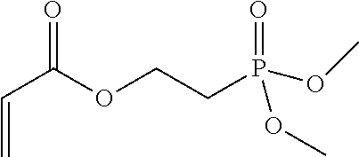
C=CC(OCCP(=O)(OC)OC)=O
